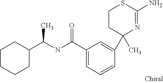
C1=C(C(NC(C)C2CCCCC2)=O)C=C(C2(C)N=C(N)SCC2)C=C1
